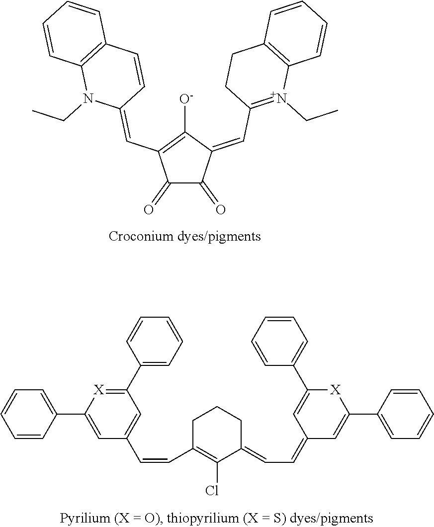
N1(CC)C(=CC2=C([O-])C(=CC3=[N+](CC)C4=C(CC3)C=CC=C4)C(=O)C2=O)C=CC2=C1C=CC=C2.C(C1=C(Cl)C(=CC=C2C=C(C3=CC=CC=C3)[X]C(C3=CC=CC=C3)=C2)CCC1)=CC1=CC(C2=CC=CC=C2)=[X]C(C2=CC=CC=C2)=C1
